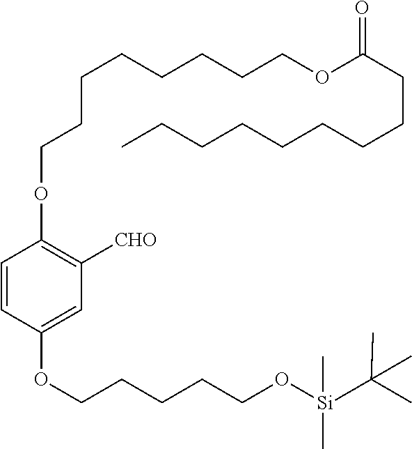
C1=CC(OCCCCCO[Si](C(C)(C)C)(C)C)=CC([CHO])=C1OCCCCCCCCOC(CCCCCCCCC)=O
